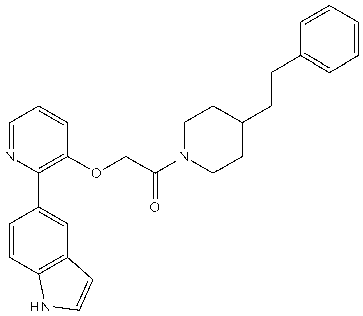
C1=CC2=C(C=C1C1=C(OCC(N3CCC(CCC4=CC=CC=C4)CC3)=O)C=CC=N1)C=CN2
